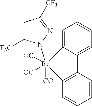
C12=C(C=CC=C1)[Re]([CO])([OC])([OC])(N1C([F3C])=CC([CF3])=N1)C1=CC=CC=C21
